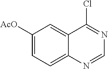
C1([AcO])=CC=C2C(=C1)C(Cl)=NC=N2
